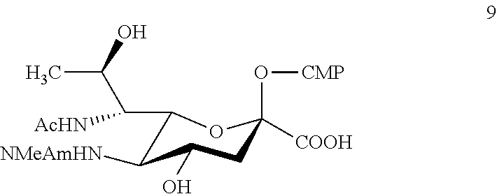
C1(C([AcHN])C(C)O)C([NMeAmHN])C(O)CC(O[CMP])([COOH])O1
